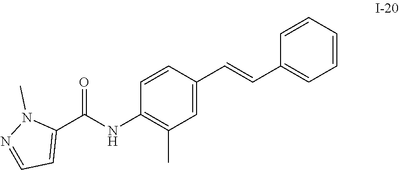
C1=CC=CC=C1C=CC1=CC(C)=C(NC(C2=CC=NN2C)=O)C=C1
